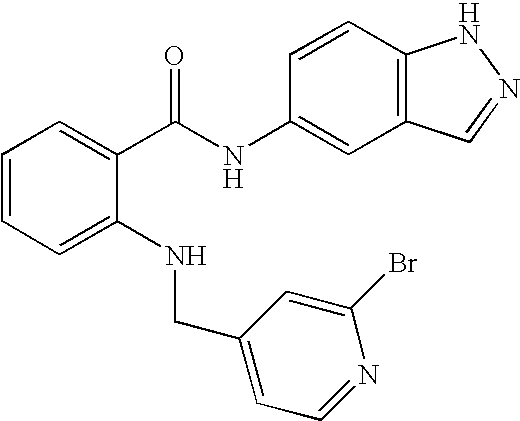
C1=C(NCC2=CC=NC(Br)=C2)C(C(NC2=CC3=C(C=C2)NN=C3)=O)=CC=C1
